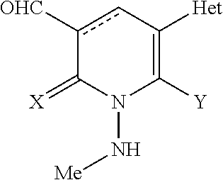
c1([CHO])cC([Het])=C([Y])N(N[Me])C1=[X]
